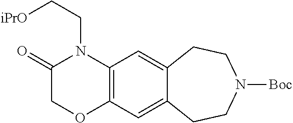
C12=C(C=C3C(=C1)CCN([Boc])CC3)OCC(=O)N2CC[iPrO]
